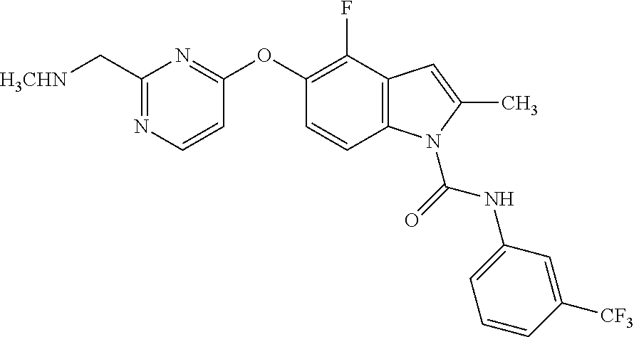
C1=CC2=C(C(F)=C1OC1=NC(C[H3CHN])=NC=C1)C=C(C)N2C(=O)NC1=CC=CC([CF3])=C1
